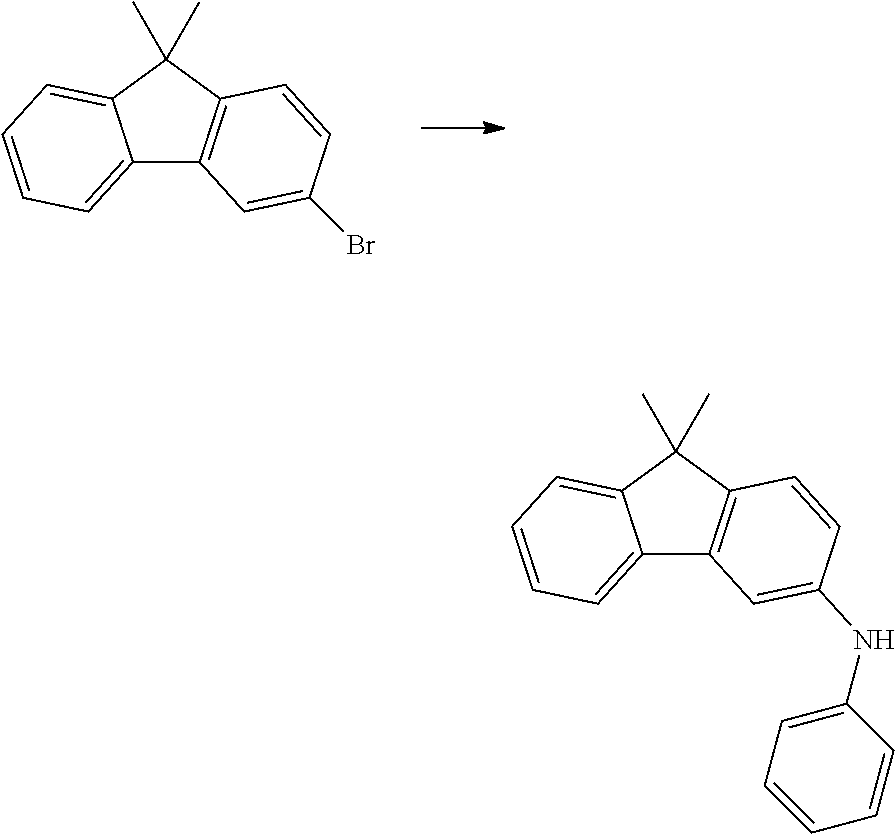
C12=CC=CC=C1C(C)(C)C1=C2C=C(Br)C=C1.C12=CC=CC=C1C(C)(C)C1=C2C=C(NC2=CC=CC=C2)C=C1
